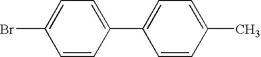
C1=C(Br)C=CC(C2=CC=C(C)C=C2)=C1
